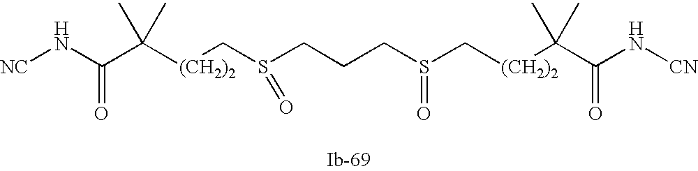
[(CH2)2](C(C(N[NC])=O)(C)C)CS(CCCS(C[(CH2)2]C(C(N[CN])=O)(C)C)=O)=O
